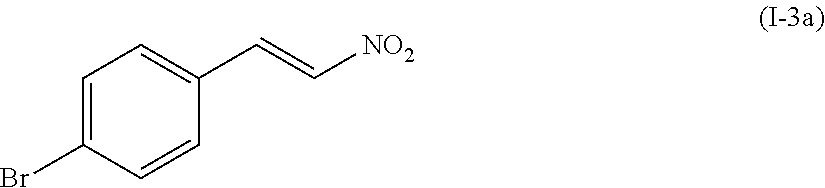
C1=C(Br)C=CC(C=C[NO2])=C1
